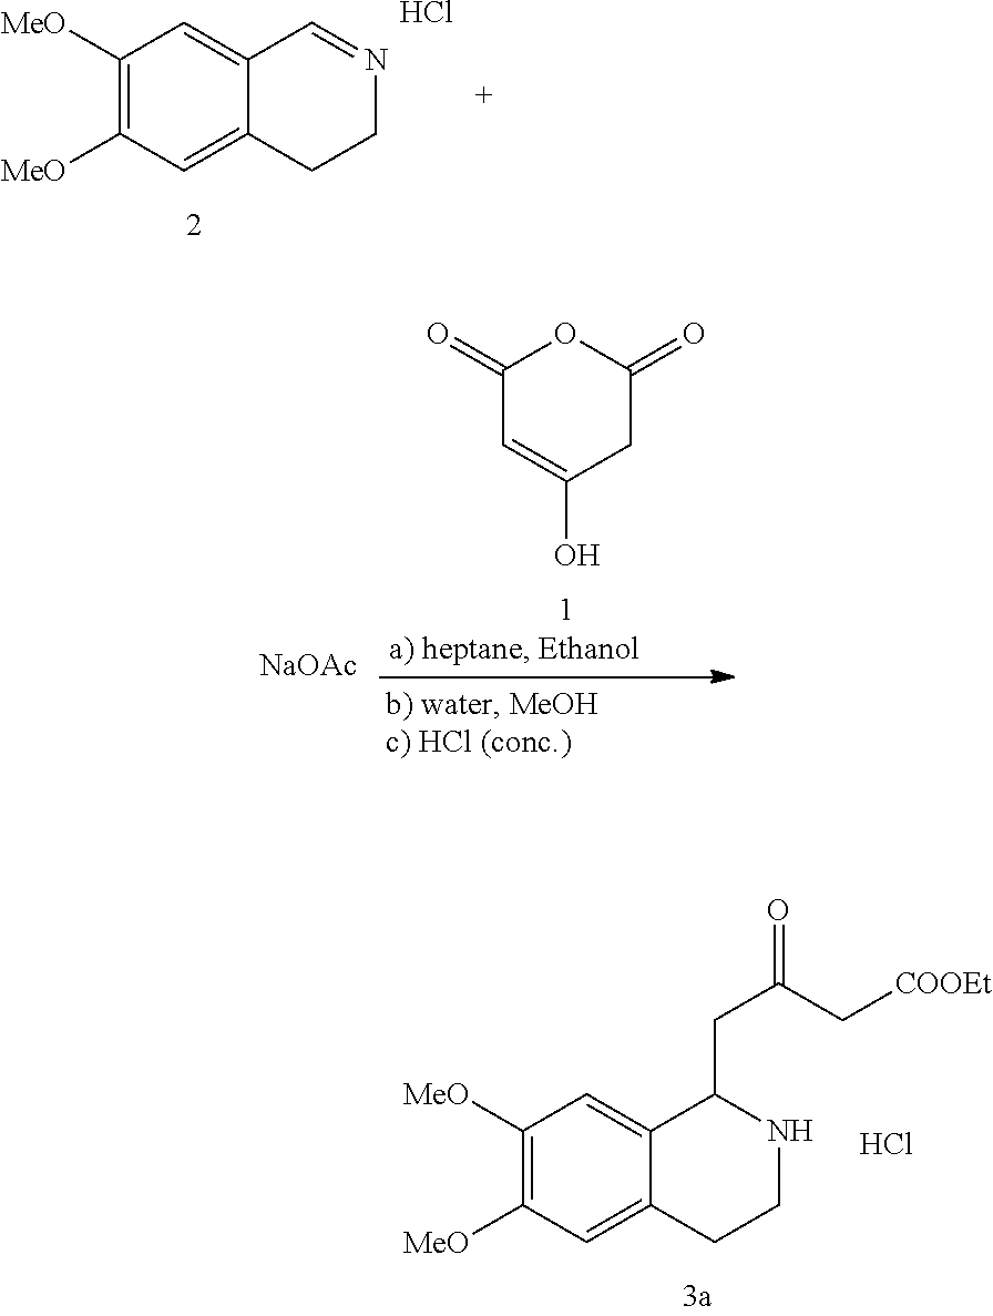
C1([MeO])=C([MeO])C=C2C(=C1)C=NCC2.Cl.C1(=O)C=C(O)CC(=O)O1.[NaOAc].C1([MeO])=C([MeO])C=C2C(=C1)C(CC(C[COOEt])=O)NCC2.Cl
